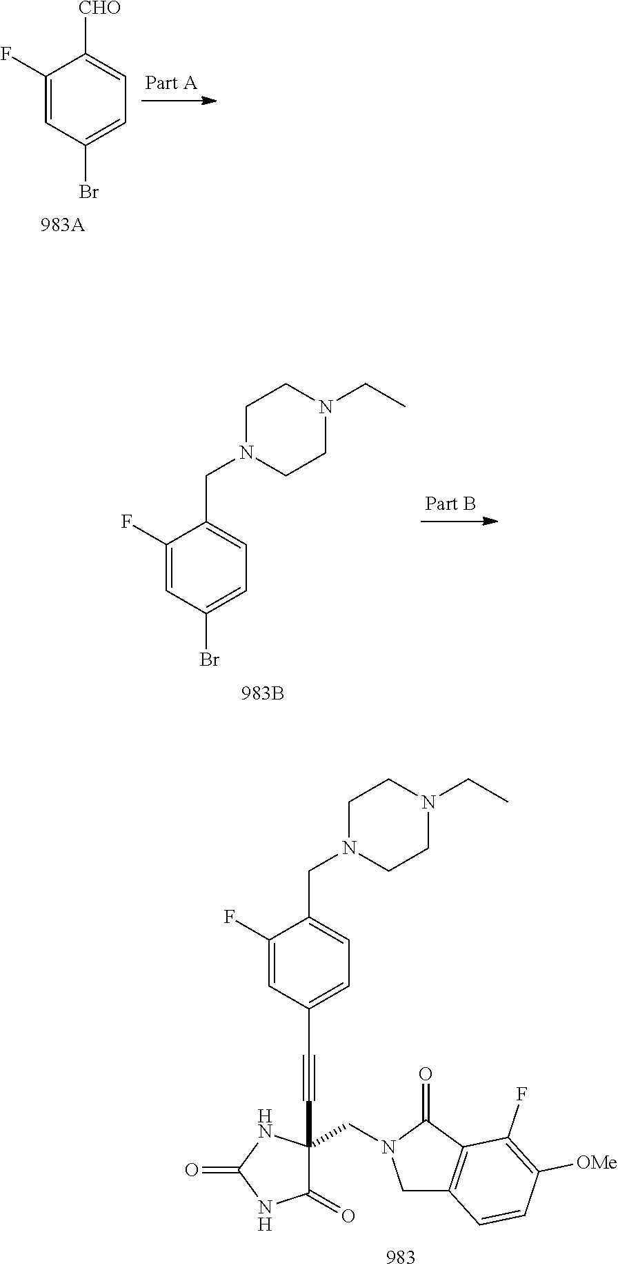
C1(F)=CC(Br)=CC=C1[CHO].C1(F)=CC(Br)=CC=C1CN1CCN(CC)CC1.C1(F)=CC(C#CC2(CN3CC4=C(C3=O)C(F)=C([OMe])C=C4)C(=O)NC(=O)N2)=CC=C1CN1CCN(CC)CC1
